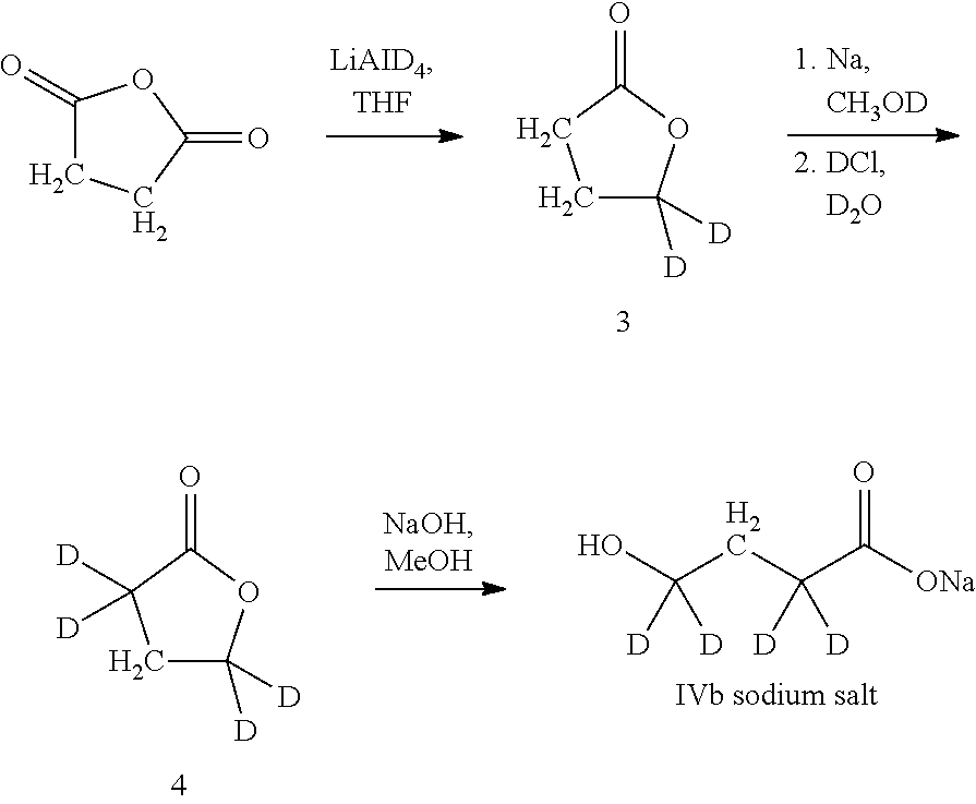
C1C([D])([D])OC(=O)C1.C1(=O)CCC(=O)O1.C1C([D])([D])OC(=O)C1([D])[D].OC(CC(C([ONa])=O)([D])[D])([D])[D]
